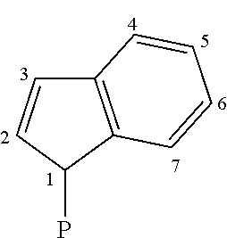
C12=C(C(P)C=C1)C=CC=C2
